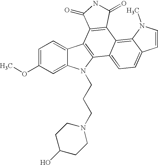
C12=CC(OC)=CC=C1C1=C(N2CCCN2CCC(O)CC2)C2=CC=C3C(=C2C2=C1C(=O)NC2=O)N(C)C=C3
